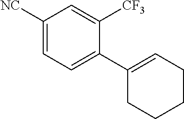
C1([NC])=CC=C(C2=CCCCC2)C([CF3])=C1
